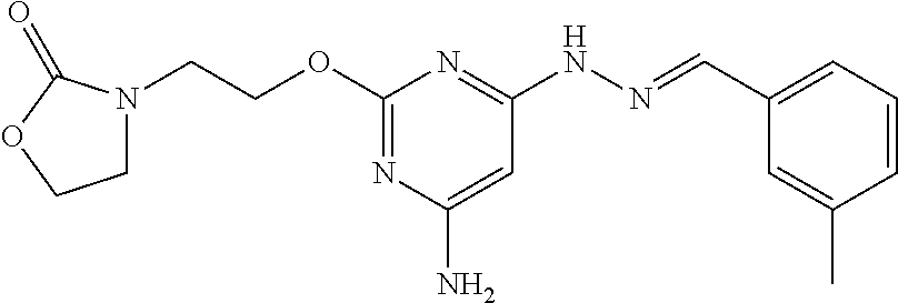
N1(CCOC2=NC(N)=CC(NN=CC3=CC=CC(C)=C3)=N2)CCOC1=O
